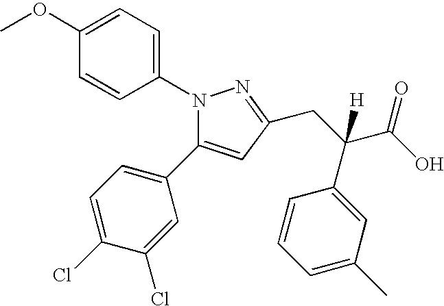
N1(C2=CC=C(OC)C=C2)N=C(CC(C(O)=O)(C2=CC(C)=CC=C2)[H])C=C1C1=CC=C(Cl)C(Cl)=C1
